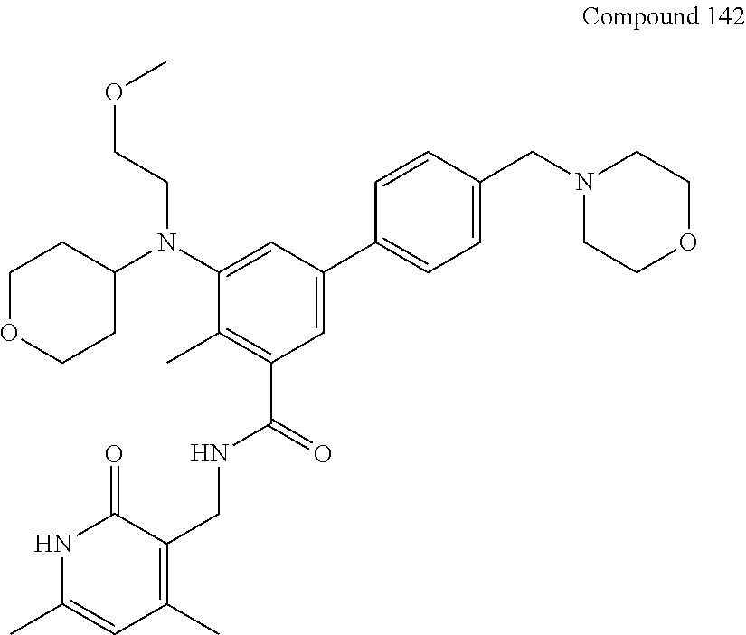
C1OCCC(N(C2=CC(C3=CC=C(CN4CCOCC4)C=C3)=CC(C(NCC3=C(C)C=C(C)NC3=O)=O)=C2C)CCOC)C1
